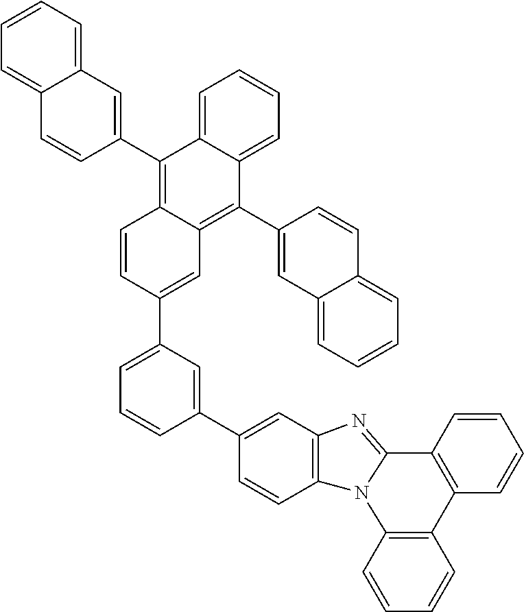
C1=CC2=C(C=C1)N1C(=NC3=C1C=CC(C1=CC(C4=CC5=C(C6=CC7=CC=CC=C7C=C6)C6=CC=CC=C6C(C6=CC7=CC=CC=C7C=C6)=C5C=C4)=CC=C1)=C3)C1=C2C=CC=C1
